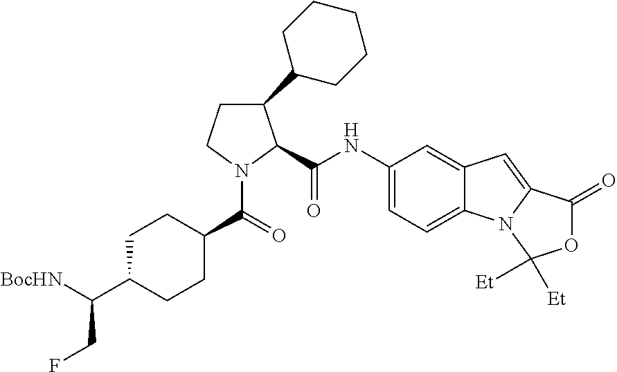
C1CN(C(=O)C2CCC(C([BocHN])CF)CC2)C(C(NC2=CC=C3C(=C2)C=C2N3C([Et])([Et])OC2=O)=O)C1C1CCCCC1
